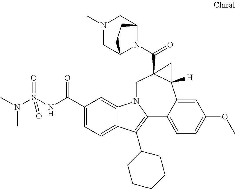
C1(C(NS(N(C)C)(=O)=O)=O)=CC=C2C(=C1)N1C(=C2C2CCCCC2)C2=CC=C(OC)C=C2C2([H])C(C(=O)N3C4CN(C)CC3CC4)(C1)C2
